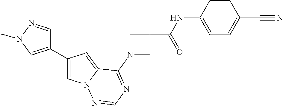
C1(C2=CN(C)N=C2)=CN2C(=C1)C(N1CC(C)(C(NC3=CC=C(C#N)C=C3)=O)C1)=NC=N2
